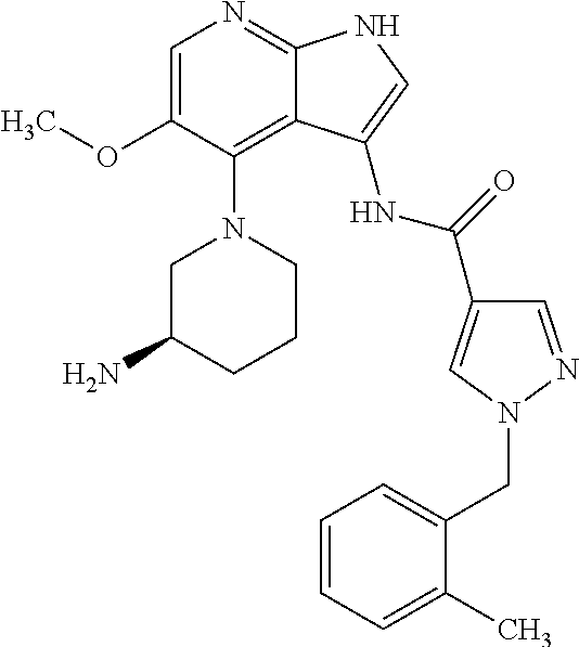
C1=C(OC)C(N2CC(N)CCC2)=C2C(=N1)NC=C2NC(C1=CN(CC2=CC=CC=C2C)N=C1)=O
